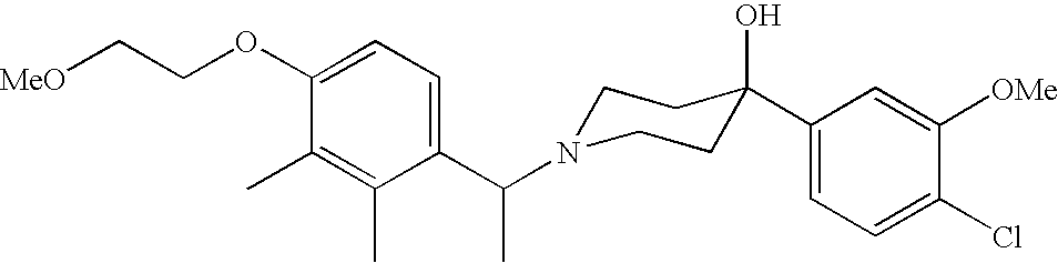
C1(C(N2CCC(O)(C3=CC=C(Cl)C([OMe])=C3)CC2)C)=CC=C(OCC[MeO])C(C)=C1C
